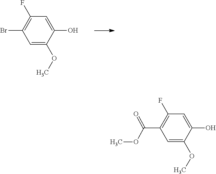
C1(O)=CC(F)=C(Br)C=C1OC.C1=C(O)C(OC)=CC(C(OC)=O)=C1F
